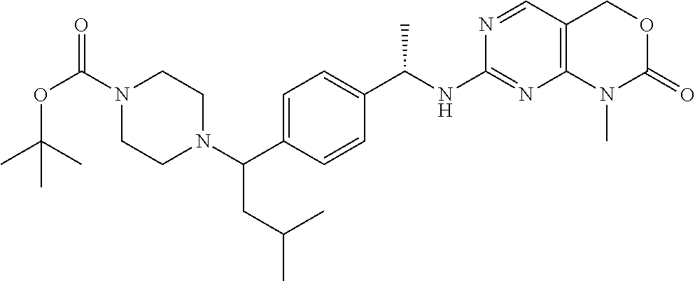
C1(NC(C2=CC=C(C(N3CCN(C(OC(C)(C)C)=O)CC3)CC(C)C)C=C2)C)=NC2=C(C=N1)COC(=O)N2C
